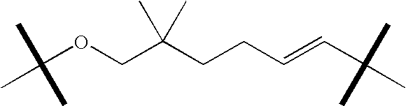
C(OCC(CCC=CC(C)(C)C)(C)C)(C)(C)C
